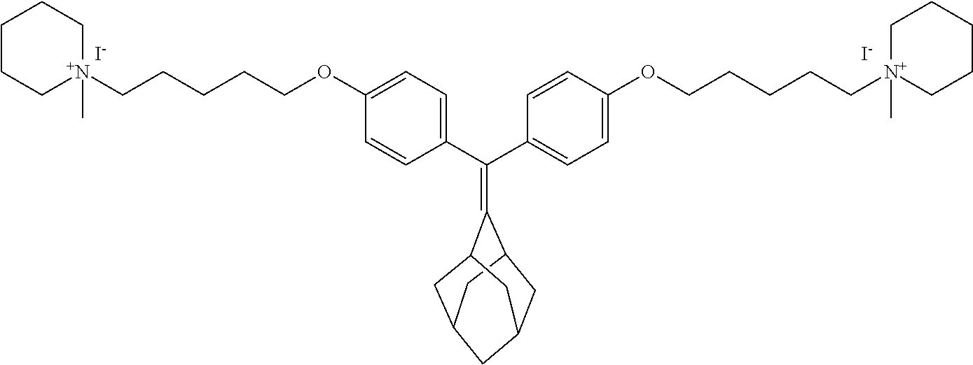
C(C1=CC=C(OCCCCC[N+]2(C)CCCCC2)C=C1)(C1=CC=C(OCCCCC[N+]2(C)CCCCC2)C=C1)=C1C2CC3CC1CC(C2)C3.[I-].[I-]
